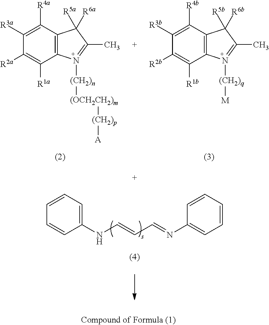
C12=C(C([R4a])=C([R3a])C([R2a])=C1[R1a])C([R5a])([R6a])C(C)=N2[(CH2)n][(OCH2CH2)m][(CH2)p][A].C12=C(C([R4b])=C([R3b])C([R2b])=C1[R1b])C([R5b])([R6b])C(C)=N2[(CH2)q][M].C1(NC=CC=NC2=CC=CC=C2)=CC=CC=C1
